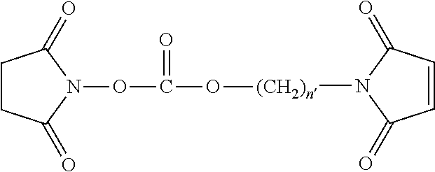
C1CC(=O)N(OC(O[(CH2)n]N2C(=O)C=CC2=O)=O)C1=O
